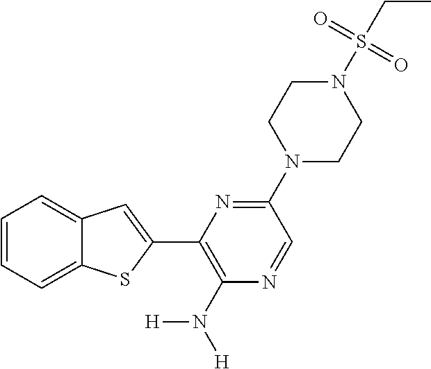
C1=CC=C2C(=C1)C=C(C1=C(N([H])[H])N=CC(N3CCN(S(CC)(=O)=O)CC3)=N1)S2
